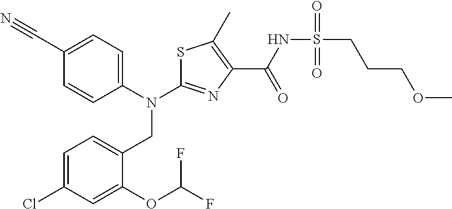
C1(C#N)=CC=C(N(C2=NC(C(NS(CCCOC)(=O)=O)=O)=C(C)S2)CC2=CC=C(Cl)C=C2OC(F)F)C=C1
